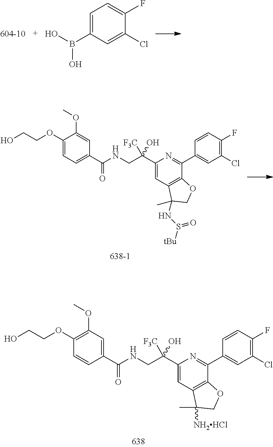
B(C1=CC=C(F)C(Cl)=C1)(O)O.[604-10].C1(C(CNC(C2=CC=C(OCCO)C(OC)=C2)=O)(O)[F3C])=CC2=C(C(C3=CC(Cl)=C(F)C=C3)=N1)OCC2(C)NS([tBu])=O.C1(C(CNC(C2=CC(OC)=C(OCCO)C=C2)=O)(O)[F3C])=CC2=C(C(C3=CC(Cl)=C(F)C=C3)=N1)OCC2(C)[NH2HCl]
